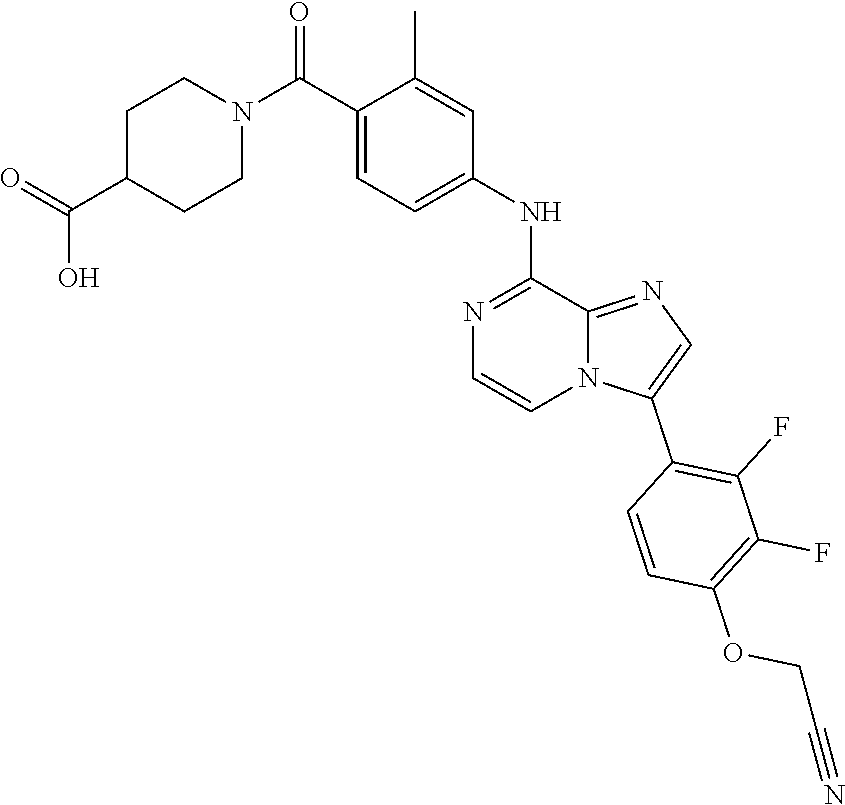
C1(C(N2CCC(C(=O)O)CC2)=O)=CC=C(NC2=NC=CN3C2=NC=C3C2=C(F)C(F)=C(OCC#N)C=C2)C=C1C
